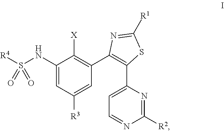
N(S([R4])(=O)=O)C1=CC([R3])=CC(C2=C(C3=CC=NC([R2])=N3)SC([R1])=N2)=C1[X]
